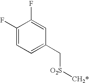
C1(F)=CC=C(C[O2S][CH2*])C=C1F
